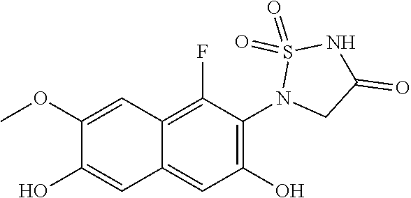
C1(OC)=CC2=C(F)C(N3CC(=O)NS3(=O)=O)=C(O)C=C2C=C1O
